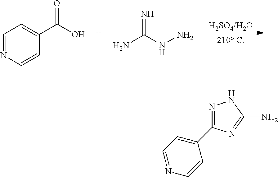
C1=NC=CC(C(O)=O)=C1.N=C(N)NN.N1=C(C2=CC=NC=C2)N=C(N)N1
